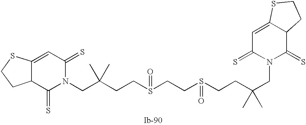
C12C(=CC(=S)N(CC(CCS(CCS(CCC(CN3C(=S)C4C(=CC3=S)SCC4)(C)C)=O)=O)(C)C)C1=S)SCC2
